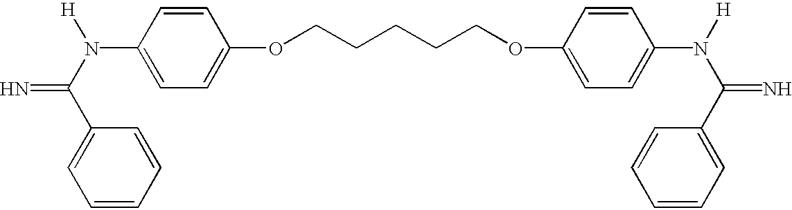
C1=CC=CC(C(N([H])C2=CC=C(OCCCCCOC3=CC=C(N(C(C4=CC=CC=C4)=N)[H])C=C3)C=C2)=N)=C1
